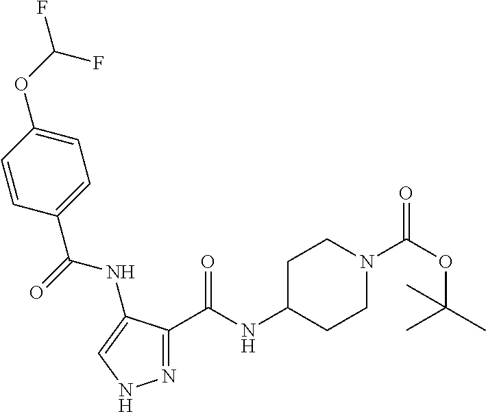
N1=C(C(NC2CCN(C(OC(C)(C)C)=O)CC2)=O)C(NC(=O)C2=CC=C(OC(F)F)C=C2)=CN1
